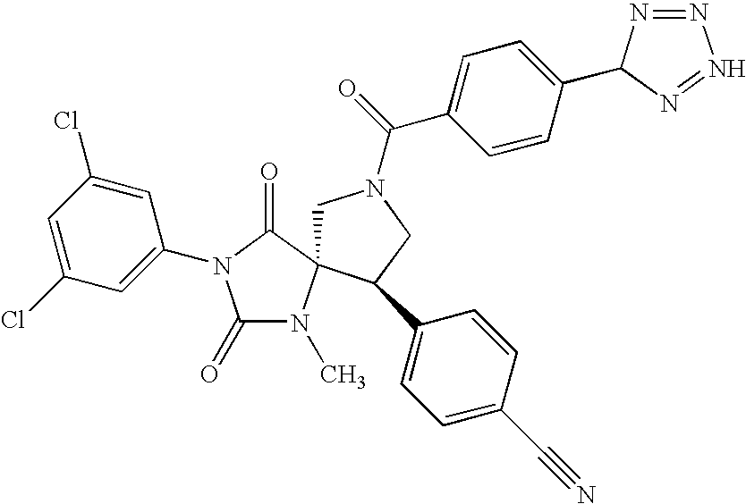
C1N(C(=O)C2=CC=C(C3N=NN=N3)C=C2)CC(C2=CC=C(C#N)C=C2)C12N(C)C(=O)N(C1=CC(Cl)=CC(Cl)=C1)C2=O
